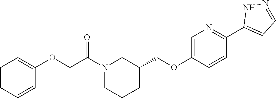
N1(C(COC2=CC=CC=C2)=O)CCCC(COC2=CN=C(C3=CC=NN3)C=C2)C1
